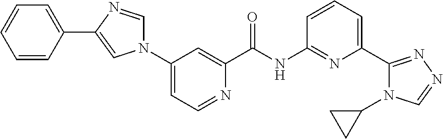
N1(C2=CC=NC(C(NC3=NC(C4=NN=CN4C4CC4)=CC=C3)=O)=C2)C=NC(C2=CC=CC=C2)=C1
